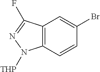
C12=C(C=CC(Br)=C1)N([THP])N=C2F
